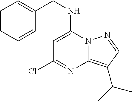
C1=CC=CC(CNC2=CC(Cl)=NC3=C(C(C)C)C=NN23)=C1
